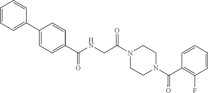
C1=CC=C(C2=CC=C(C(NCC(N3CCN(C(C4=C(F)C=CC=C4)=O)CC3)=O)=O)C=C2)C=C1
